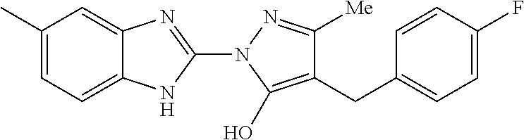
C1(C)=CC=C2C(=C1)N=C(N1C(O)=C(CC3=CC=C(F)C=C3)C([Me])=N1)N2
